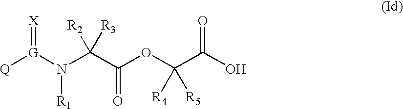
[G](N(C(C(OC(C(O)=O)([R5])[R4])=O)([R3])[R2])[R1])([Q])=[X]
